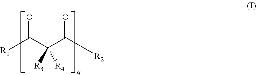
[R1]C(C(C([R2])=O)([R3])[R4])=O
